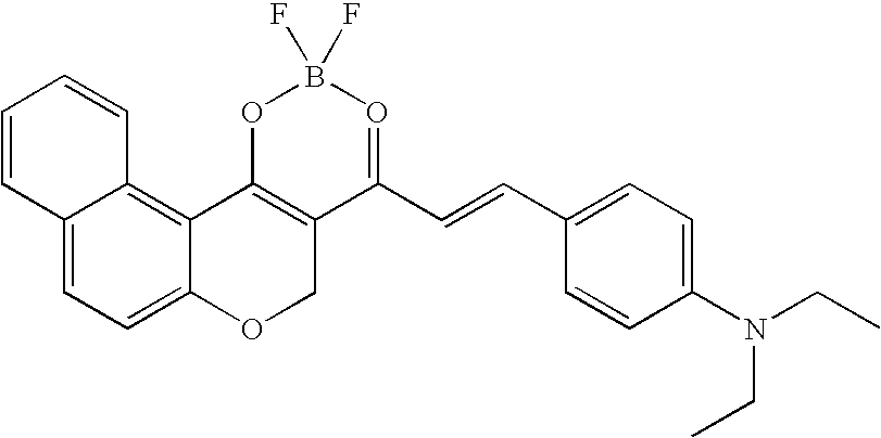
C12=CC=C3C(=C1C=CC=C2)C1=C(CO3)C(C=CC2=CC=C(N(CC)CC)C=C2)=OB(F)(F)O1
